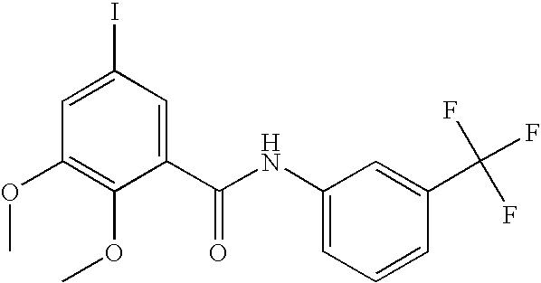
C1=C(I)C=C(C(NC2=CC=CC(C(F)(F)F)=C2)=O)C(OC)=C1OC
